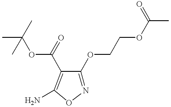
N1=C(OCCOC(C)=O)C(C(OC(C)(C)C)=O)=C(N)O1
